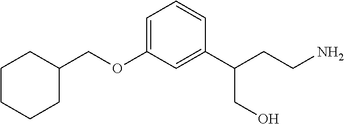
C1(COC2=CC=CC(C(CCN)CO)=C2)CCCCC1
